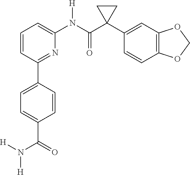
C1=CC=C(N(C(C2(C3=CC4=C(C=C3)OCO4)CC2)=O)[H])N=C1C1=CC=C(C(N([H])[H])=O)C=C1
